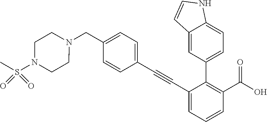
N1(CC2=CC=C(C#CC3=CC=CC(C(O)=O)=C3C3=CC=C4C(=C3)C=CN4)C=C2)CCN(S(C)(=O)=O)CC1
